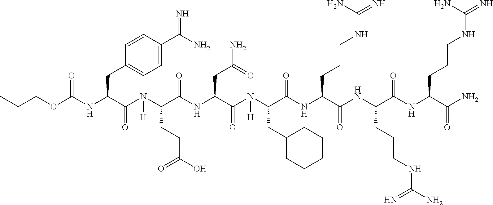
CCCOC(NC(C(N(C(C(NC(C(N([H])C(C(NC(C(NC(C(NC(C(N)=O)CCCNC(N)=N)=O)CCCNC(N)=N)=O)CCCNC(N)=N)=O)CC1CCCCC1)=O)CC(=O)N)=O)CCC(O)=O)[H])=O)CC1=CC=C(C(N)=N)C=C1)=O
